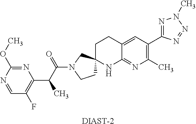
C1CN(C(C(C2=C(F)C=NC(OC)=N2)C)=O)CC12CCC1=CC(C3=NN(C)N=N3)=C(C)N=C1N2.[DIAST-2]
